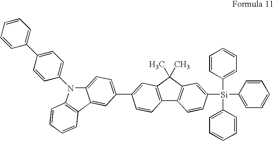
C12=CC=C(C3=CC4=C(C5=C(C4(C)C)C=C([Si](C4=CC=CC=C4)(C4=CC=CC=C4)C4=CC=CC=C4)C=C5)C=C3)C=C1C1=C(N2C2=CC=C(C3=CC=CC=C3)C=C2)C=CC=C1
